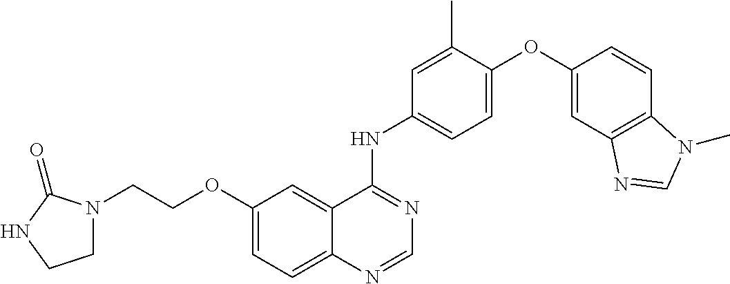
C12=CC=C(OCCN3CCNC3=O)C=C1C(NC1=CC=C(OC3=CC4=C(C=C3)N(C)C=N4)C(C)=C1)=NC=N2
